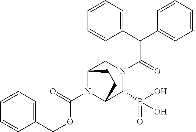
C1(C(C2=CC=CC=C2)C(=O)N2CC3N(C(=O)OCC4=CC=CC=C4)C(C2P(O)(=O)O)CC3)=CC=CC=C1
